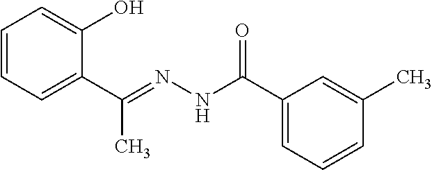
C1=CC=C(C(=NNC(C2=CC=CC(C)=C2)=O)C)C(O)=C1
